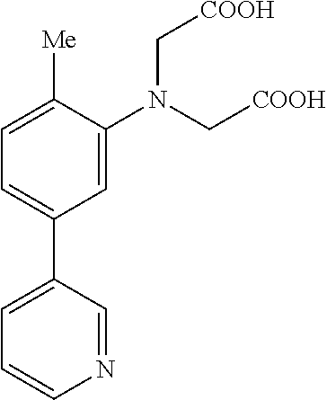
C1=C(N(C[COOH])C[COOH])C([Me])=CC=C1C1=CC=CN=C1
